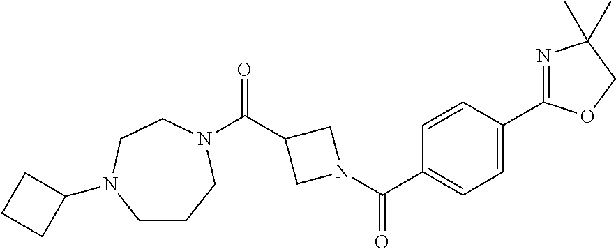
C1CCN(C(C2CN(C(C3=CC=C(C4=NC(C)(C)CO4)C=C3)=O)C2)=O)CCN1C1CCC1
